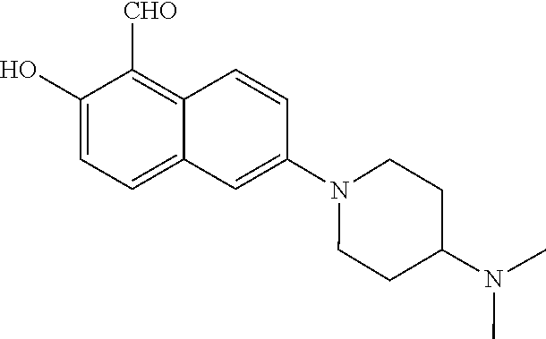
C1(O)=CC=C2C(=C1[CHO])C=CC(N1CCC(N(C)C)CC1)=C2
